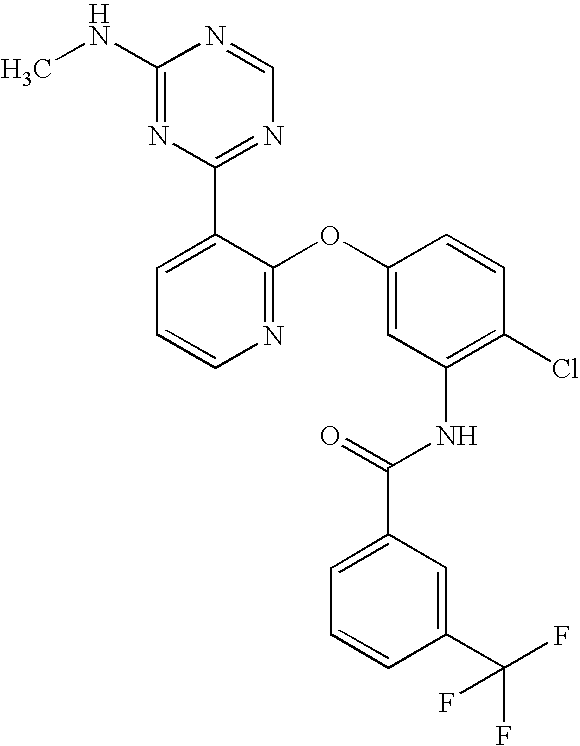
C1(NC)=NC(C2=CC=CN=C2OC2=CC(NC(C3=CC=CC(C(F)(F)F)=C3)=O)=C(Cl)C=C2)=NC=N1
